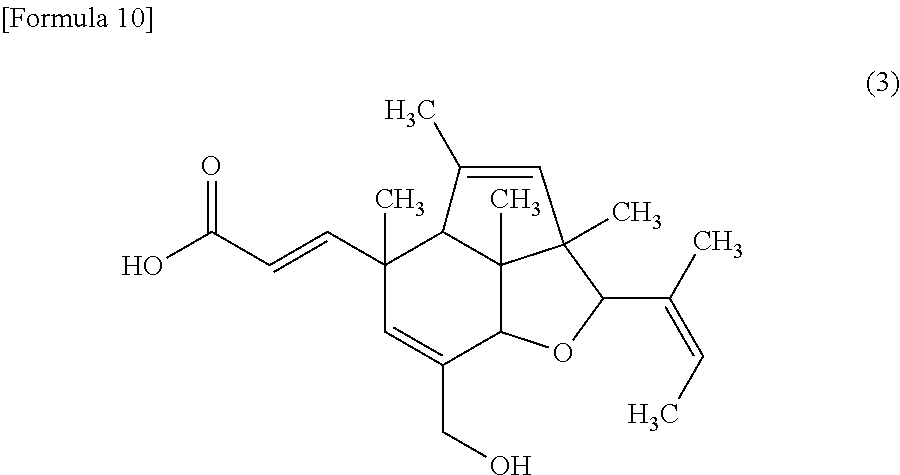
C1(C=CC(O)=O)(C)C=C(CO)C2C3(C)C1C(C)=CC3(C)C(C(=CC)C)O2
